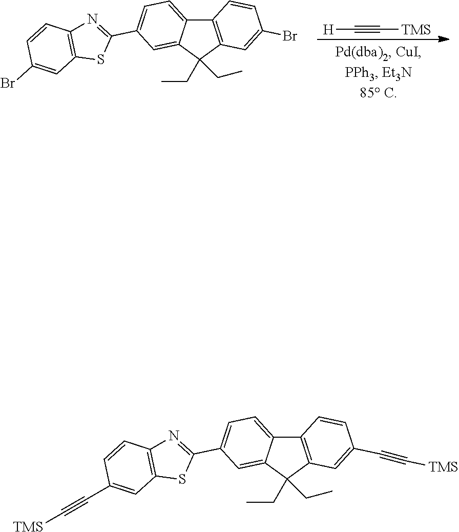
C12=C(C(CC)(CC)C3=CC(C4=NC5=C(S4)C=C(Br)C=C5)=CC=C13)C=C(Br)C=C2.[H]C#C[TMS].C12=C(C(CC)(CC)C3=CC(C4=NC5=C(S4)C=C(C#C[TMS])C=C5)=CC=C13)C=C(C#C[TMS])C=C2
